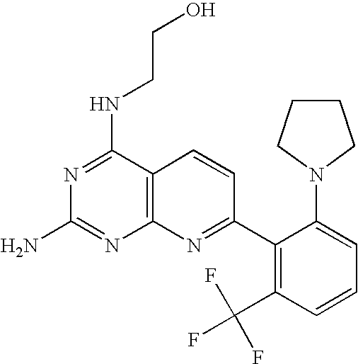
C12=C(C(NCCO)=NC(N)=N1)C=CC(C1=C(C(F)(F)F)C=CC=C1N1CCCC1)=N2
